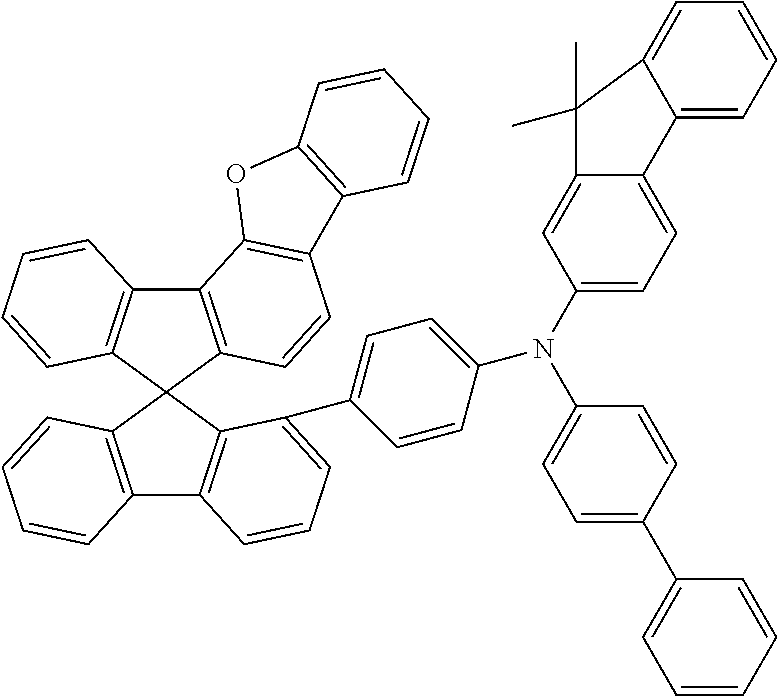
C12=C(C3(C4=C1C=CC=C4)C1=C(C4=C3C(C3=CC=C(N(C5=CC=C6C(=C5)C(C)(C)C5=CC=CC=C65)C5=CC=C(C6=CC=CC=C6)C=C5)C=C3)=CC=C4)C=CC=C1)C=CC1=C2OC2=C1C=CC=C2
